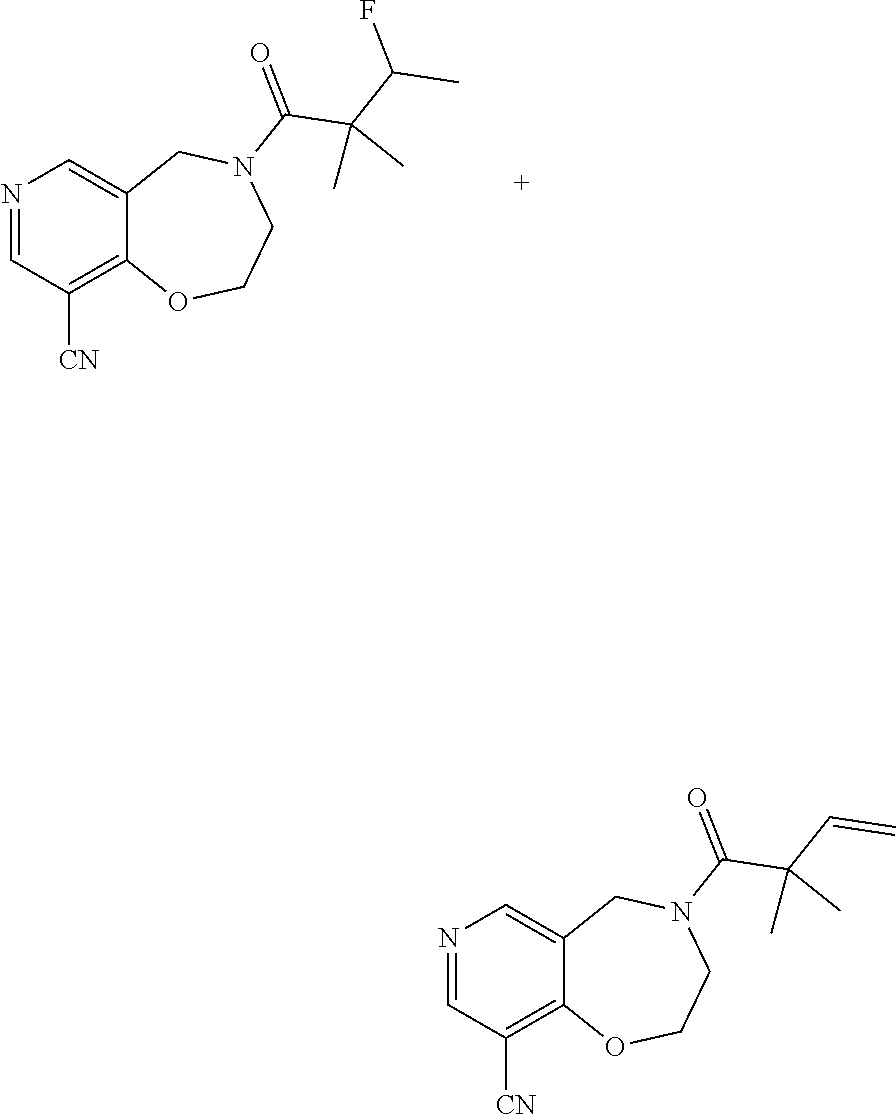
C1([CN])=C2C(=CN=C1)CN(C(C(C(C)F)(C)C)=O)CCO2.C1([CN])=C2C(=CN=C1)CN(C(C(C=C)(C)C)=O)CCO2
